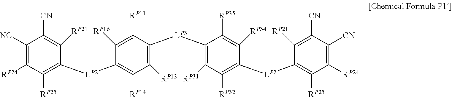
C1([NC])=C([RP24])C([RP25])=C([LP2]C2=C([RP14])C([RP13])=C([LP3]C3=C([RP31])C([RP32])=C([LP2]C4=C([RP25])C([RP24])=C([CN])C([CN])=C4[RP21])C([RP34])=C3[RP35])C([RP11])=C2[RP16])C([RP21])=C1[CN]
